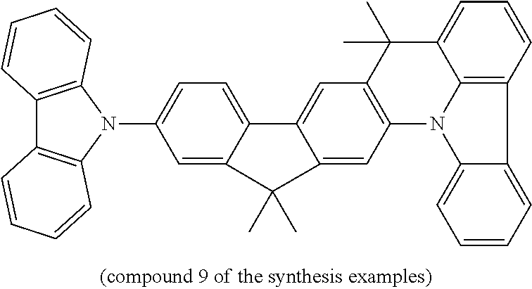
C1=C2C(=CC=C1N1C3=C(C4=C1C=CC=C4)C=CC=C3)C1=CC3=C(C=C1C2(C)C)N1C2=C(C=CC=C2C3(C)C)C2=CC=CC=C12
